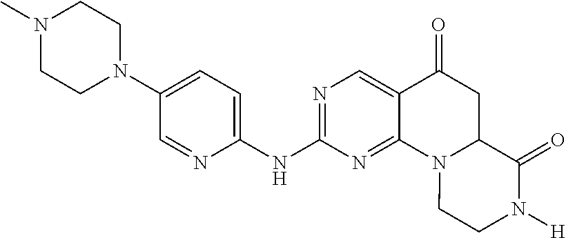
C1(NC2=NC=C3C(=N2)N2C(CC3=O)C(=O)N([H])CC2)=CC=C(N2CCN(C)CC2)C=N1
